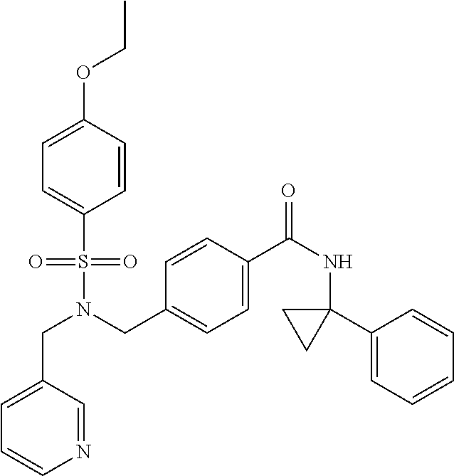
C1=CC(OCC)=CC=C1S(N(CC1=CC=C(C(NC2(C3=CC=CC=C3)CC2)=O)C=C1)CC1=CC=CN=C1)(=O)=O
